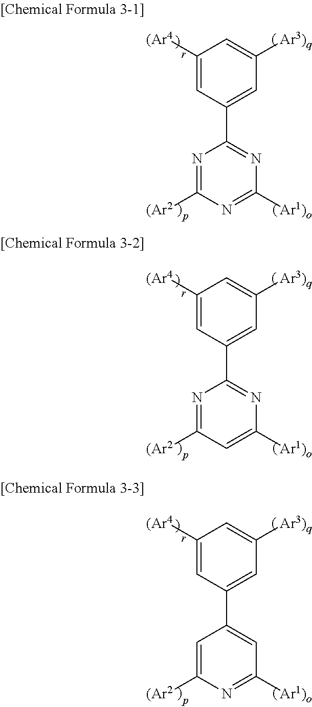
C1([(Ar4])=CC(C2=NC([Ar1)o])=NC([(Ar2])=N2)=CC([Ar3)q])=C1.C1([(Ar4])=CC(C2=NC([Ar1)o])=CC([(Ar2])=N2)=CC([Ar3)q])=C1.C1([(Ar4])=CC(C2=CC([Ar1)o])=NC([(Ar2])=C2)=CC([Ar3)q])=C1
